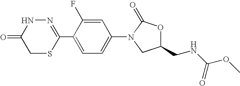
N1=C(C2=CC=C(N3CC(CNC(OC)=O)OC3=O)C=C2F)SCC(=O)N1
